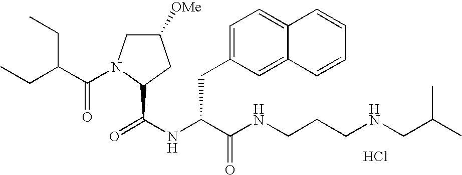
Cl.N(C(C(NCCCNCC(C)C)=O)CC1=CC=C2C(=C1)C=CC=C2)C(=O)C1N(C(=O)C(CC)CC)CC([OMe])C1
